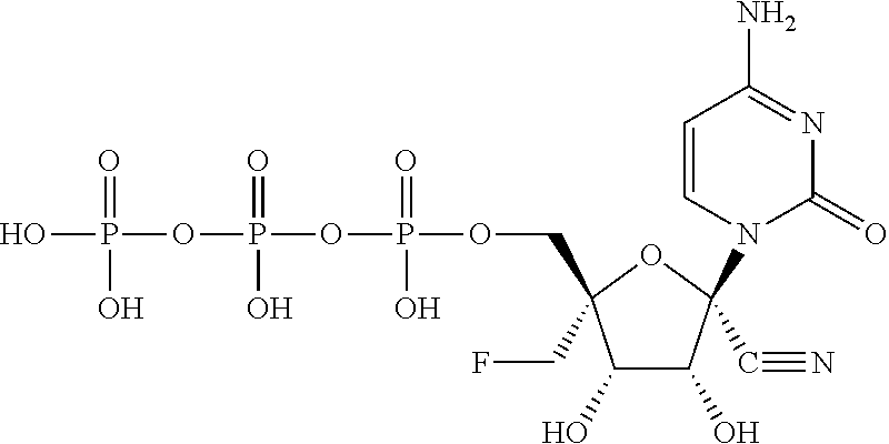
OP(=O)(OP(=O)(O)OP(=O)(O)OCC1(CF)C(O)C(O)C(N2C(=O)N=C(N)C=C2)(C#N)O1)O
